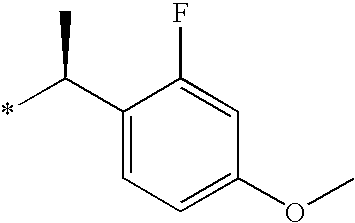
C1(C(*)C)=CC=C(OC)C=C1F
